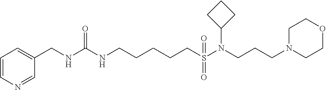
C1(CNC(NCCCCCS(N(CCCN2CCOCC2)C2CCC2)(=O)=O)=O)=CC=CN=C1
